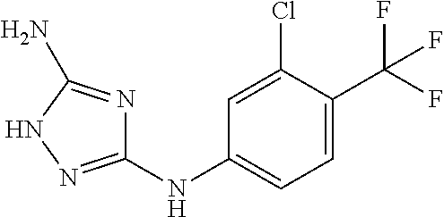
C1=C(Cl)C(C(F)(F)F)=CC=C1NC1=NNC(N)=N1
